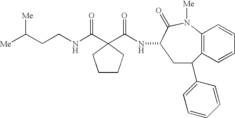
C12=C(C=CC=C1)C(C1=CC=CC=C1)CC(NC(=O)C1(C(NCCC([Me])[Me])=O)CCCC1)C(=O)N2[Me]
